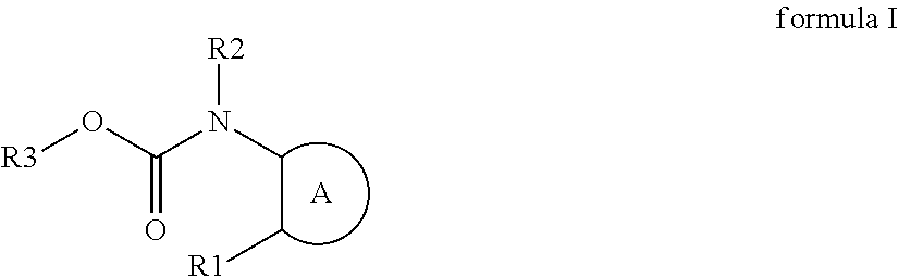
C(C[R1])N([R2])C(O[R3])=O.[A]
